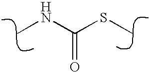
CNC(SC)=O
